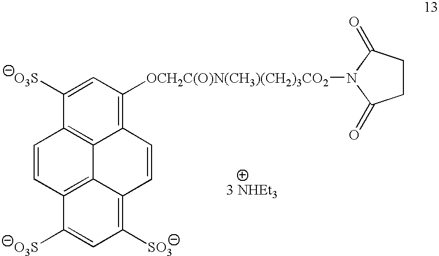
C12=C([OCH2C(O)N(CH3)(CH2)3CO2]N3C(=O)CCC3=O)C=C([O3S])C3=C1C1=C(C([O3S])=CC([SO3])=C1C=C2)C=C3
